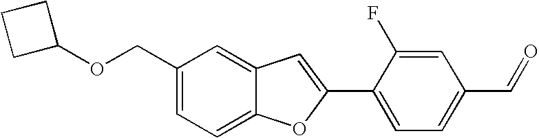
C1(COC2CCC2)=CC=C2C(=C1)C=C(C1=CC=C(C=O)C=C1F)O2
